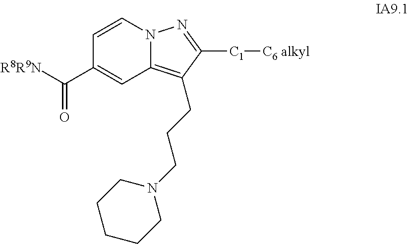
C1=CN2C(=C(CCCN3CCCCC3)C([C1][C6 alkyl])=N2)C=C1C([R8R9N])=O
